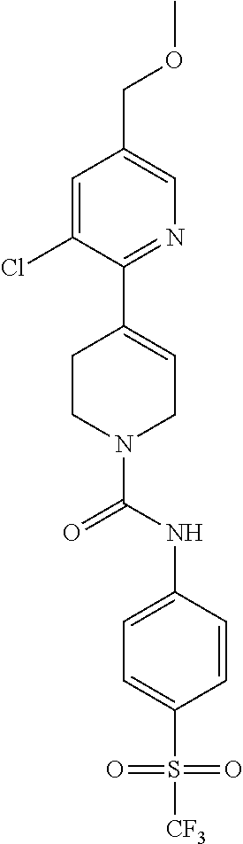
C1=C(Cl)C(C2=CCN(C(NC3=CC=C(S([CF3])(=O)=O)C=C3)=O)CC2)=NC=C1COC
